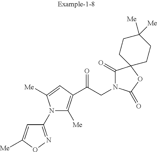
C1(N2C([Me])=C(C(CN3C(=O)C4(OC3=O)CCC([Me])([Me])CC4)=O)C=C2[Me])=NOC([Me])=C1
